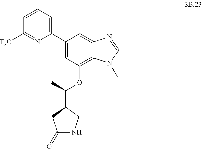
C1(C2=CC(OC(C3CC(=O)NC3)C)=C3C(=C2)N=CN3C)=CC=CC([F3C])=N1
